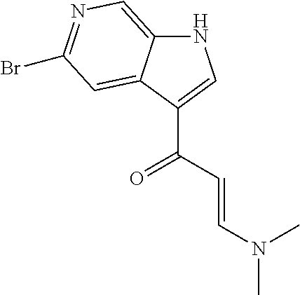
N1C2=CN=C(Br)C=C2C(C(C=CN(C)C)=O)=C1
